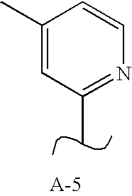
C1(C)=CC(C)=NC=C1
